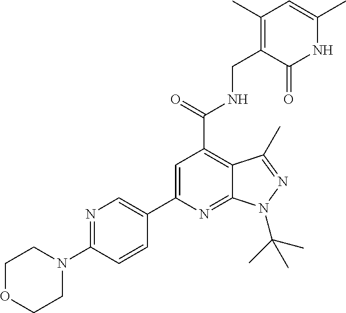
N1=C(N2CCOCC2)C=CC(C2=CC(C(NCC3=C(C)C=C(C)NC3=O)=O)=C3C(=N2)N(C(C)(C)C)N=C3C)=C1
